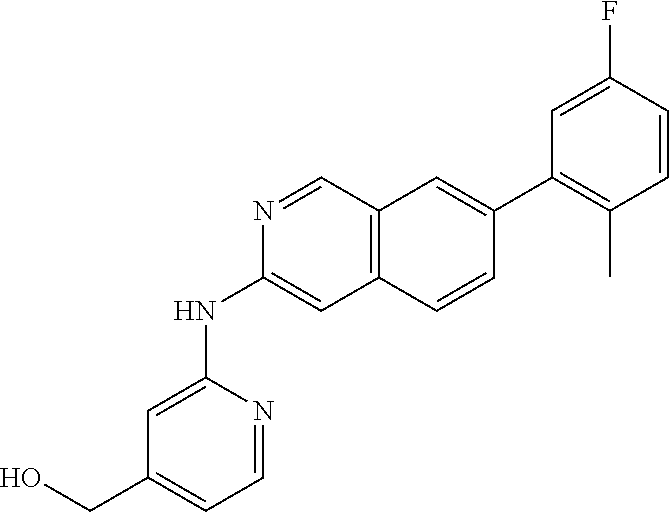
N1=CC2=C(C=C1NC1=CC(CO)=CC=N1)C=CC(C1=C(C)C=CC(F)=C1)=C2
